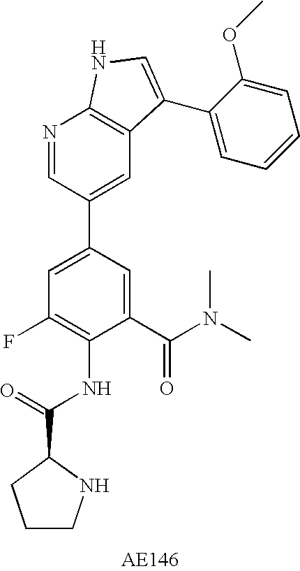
C1(C(N(C)C)=O)=CC(C2=CC3=C(N=C2)NC=C3C2=CC=CC=C2OC)=CC(F)=C1NC(C1CCCN1)=O
